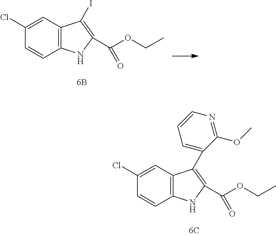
C12=C(C=C(Cl)C=C1)C(C1=CC=CN=C1OC)=C(C(OCC)=O)N2.C12=C(C=C(Cl)C=C1)C(I)=C(C(OCC)=O)N2
